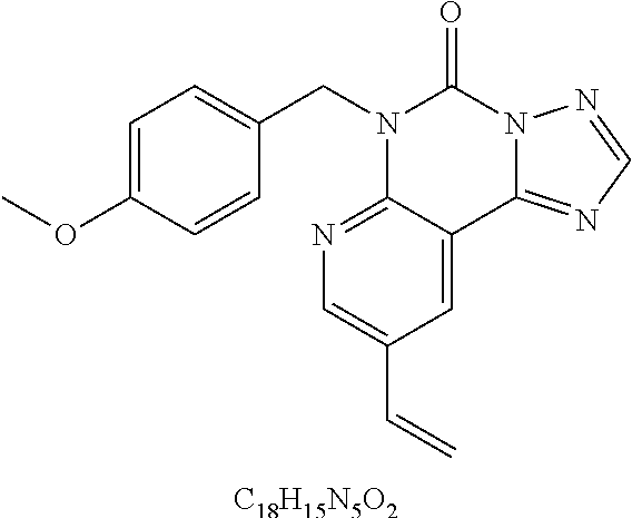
C1=C(OC)C=CC(CN2C3=NC=C(C=C)C=C3C3=NC=NN3C2=O)=C1.[C18H15N5O2]
